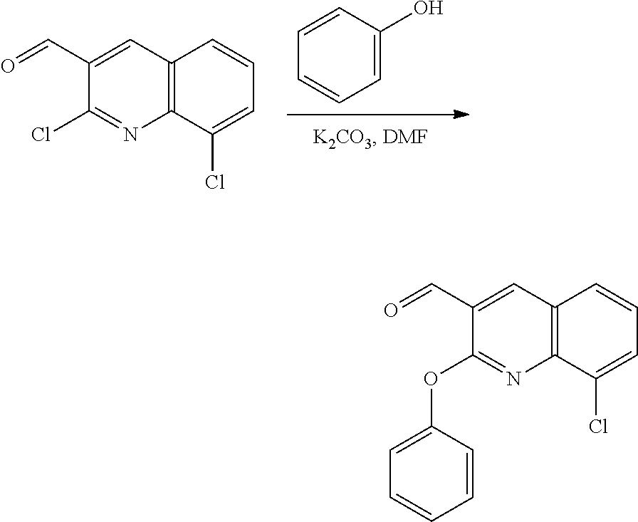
C1(C=O)=CC2=C(C(Cl)=CC=C2)N=C1OC1=CC=CC=C1.C1=CC=C(O)C=C1.C1(C=O)=CC2=C(C(Cl)=CC=C2)N=C1Cl
